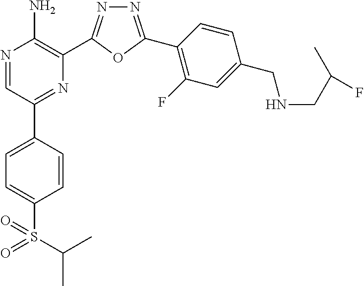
N1=C(C2=C(F)C=C(CNCC(C)F)C=C2)OC(C2=C(N)N=CC(C3=CC=C(S(=O)(=O)C(C)C)C=C3)=N2)=N1
